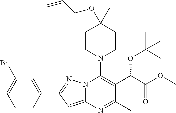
C1=CC(C2=NN3C(=C2)N=C(C)C(C(C(OC)=O)OC(C)(C)C)=C3N2CCC(C)(OCC=C)CC2)=CC(Br)=C1
